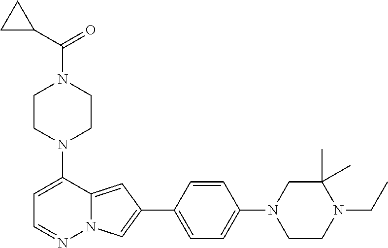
N1(C2=CC=NN3C2=CC(C2=CC=C(N4CCN(CC)C(C)(C)C4)C=C2)=C3)CCN(C(C2CC2)=O)CC1
